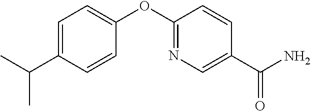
C1=C(C(C)C)C=CC(OC2=NC=C(C(N)=O)C=C2)=C1
